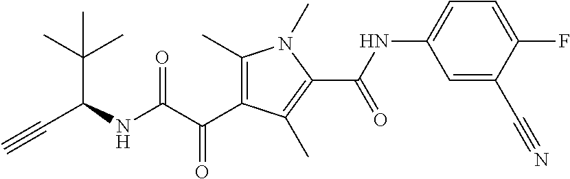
C1(C)=C(C(=O)C(=O)NC(C#C)C(C)(C)C)C(C)=C(C(NC2=CC=C(F)C(C#N)=C2)=O)N1C
